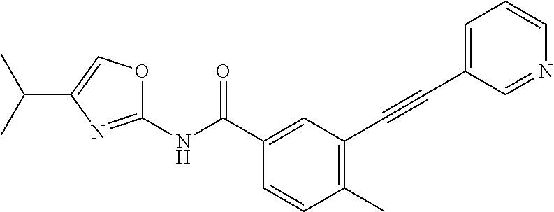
C1(C)=C(C#CC2=CC=CN=C2)C=C(C(NC2=NC(C(C)C)=CO2)=O)C=C1
